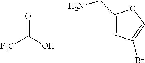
[F3C]C(O)=O.C1(CN)=CC(Br)=CO1
